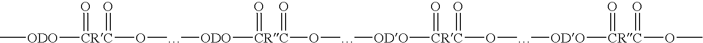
C[ODO][CRC](OC[ODO][CRC](OC[ODO][CRC](OC[ODO][CRC](OC)(=O)=O)(=O)=O)(=O)=O)(=O)=O
